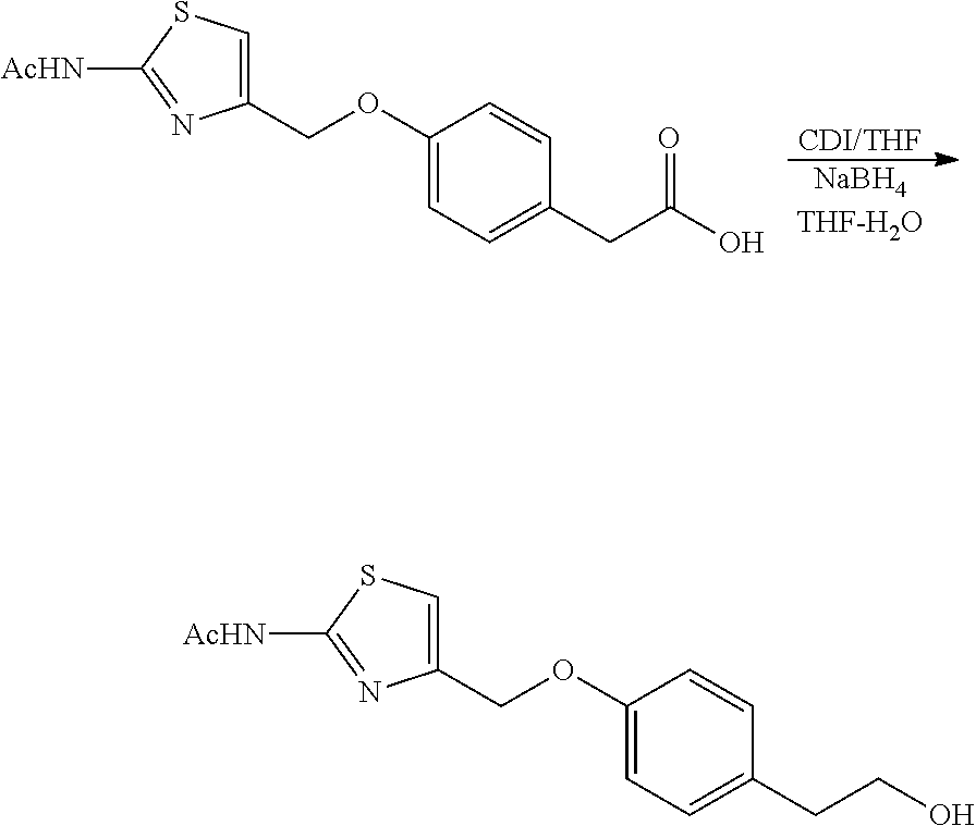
C1(COC2=CC=C(CC(O)=O)C=C2)=CSC([AcHN])=N1.[NaBH4THF-H2O].[CDI/THF].C1(COC2=CC=C(CCO)C=C2)=CSC([AcHN])=N1
